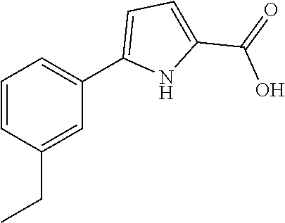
C1=CC(CC)=CC(C2=CC=C(C(=O)O)N2)=C1
